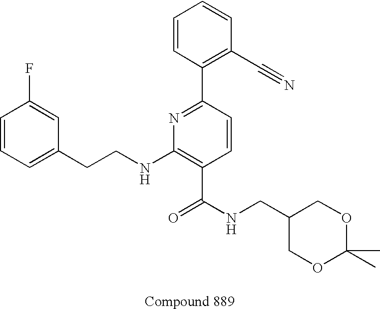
C1=CC(F)=CC(CCNC2=C(C(NCC3COC(C)(C)OC3)=O)C=CC(C3=C(C#N)C=CC=C3)=N2)=C1
